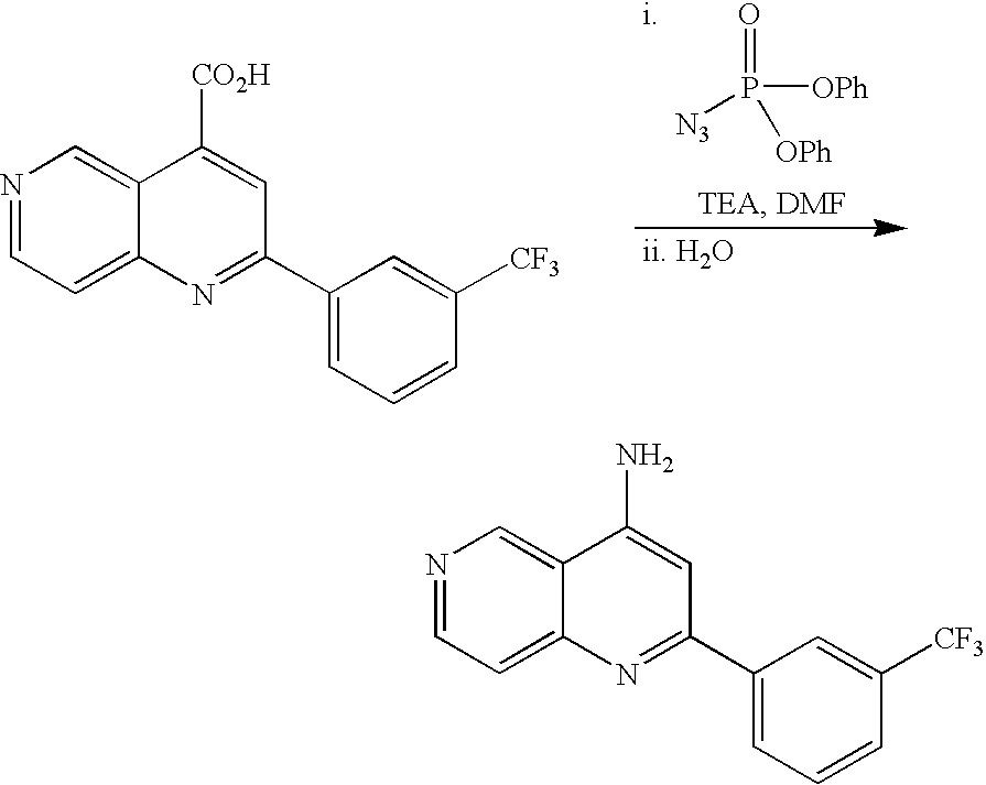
O=P([N3])([OPh])[OPh].[i].[ii. H2O].N1=CC=C2C(=C1)C([CO2H])=CC(C1=CC=CC([CF3])=C1)=N2.N1=CC=C2C(=C1)C(N)=CC(C1=CC=CC([CF3])=C1)=N2
